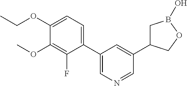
C1(C2=CN=CC(C3CB(O)OC3)=C2)=CC=C(OCC)C(OC)=C1F
